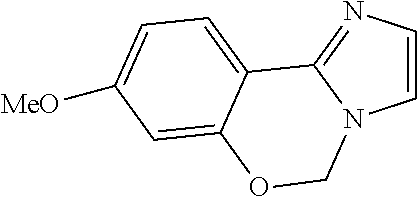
C1=CN=C2N1COC1=CC([MeO])=CC=C21
